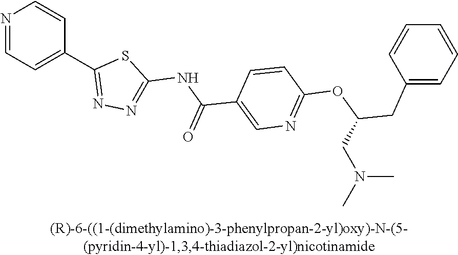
N1=CC=C(C2=NN=C(NC(C3=CN=C(OC(CC4=CC=CC=C4)CN(C)C)C=C3)=O)S2)C=C1
